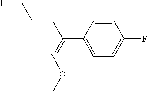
ICCCC(C1=CC=C(F)C=C1)=NOC
